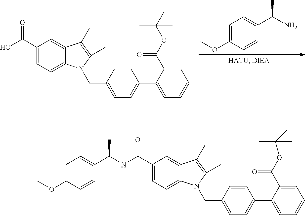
C1=C(OC)C=CC(C(N)C)=C1.OC(C1=CC=C2C(=C1)C(C)=C(C)N2CC1=CC=C(C2=CC=CC=C2C(OC(C)(C)C)=O)C=C1)=O.C1=C(OC)C=CC(C(NC(C2=CC=C3C(=C2)C(C)=C(C)N3CC2=CC=C(C3=CC=CC=C3C(OC(C)(C)C)=O)C=C2)=O)C)=C1
